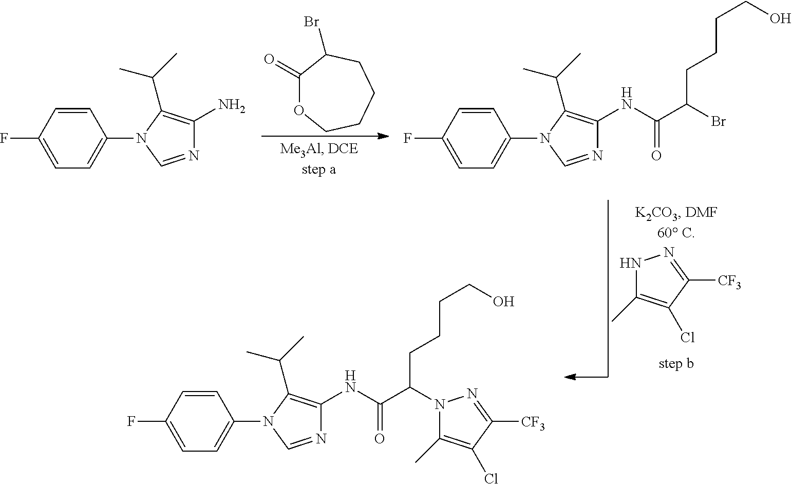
N1=CN(C2=CC=C(F)C=C2)C(C(C)C)=C1N.C1(=O)OCCCCC1Br.N1=CN(C2=CC=C(F)C=C2)C(C(C)C)=C1NC(C(Br)CCCCO)=O.N1C(C)=C(Cl)C([CF3])=N1.N1=CN(C2=CC=C(F)C=C2)C(C(C)C)=C1NC(C(N1C(C)=C(Cl)C([CF3])=N1)CCCCO)=O
